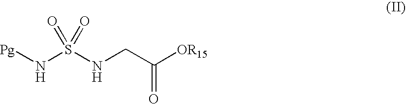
[Pg]NS(NCC([OR15])=O)(=O)=O
